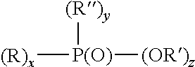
[(R)y][P(O)]([(R)x])[(OR)z]
